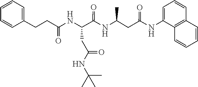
C1=CC(CCC(=O)NC(C(=O)NC(CC(=O)NC2=CC=CC3=C2C=CC=C3)C)CC(=O)NC(C)(C)C)=CC=C1
